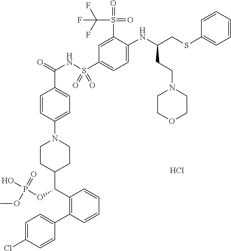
C1=CC(N2CCC(C(OP(O)(=O)OC)C3=C(C4=CC=C(Cl)C=C4)C=CC=C3)CC2)=CC=C1C(=O)NS(C1=CC=C(NC(CSC2=CC=CC=C2)CCN2CCOCC2)C(S(=O)(=O)C(F)(F)F)=C1)(=O)=O.Cl
